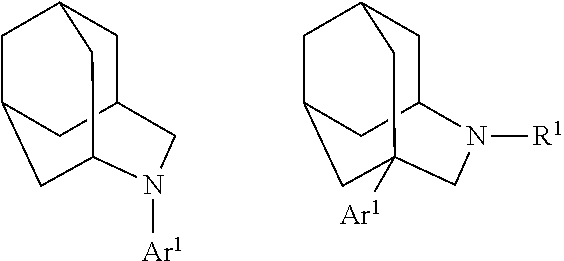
C1C2CC3CC1CC(N([Ar1])C2)C3.C1C2CC3CC1CC([Ar1])(CN2[R1])C3
